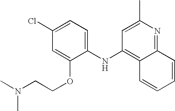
C1=C(OCCN(C)C)C(NC2=C3C(=NC(C)=C2)C=CC=C3)=CC=C1Cl
